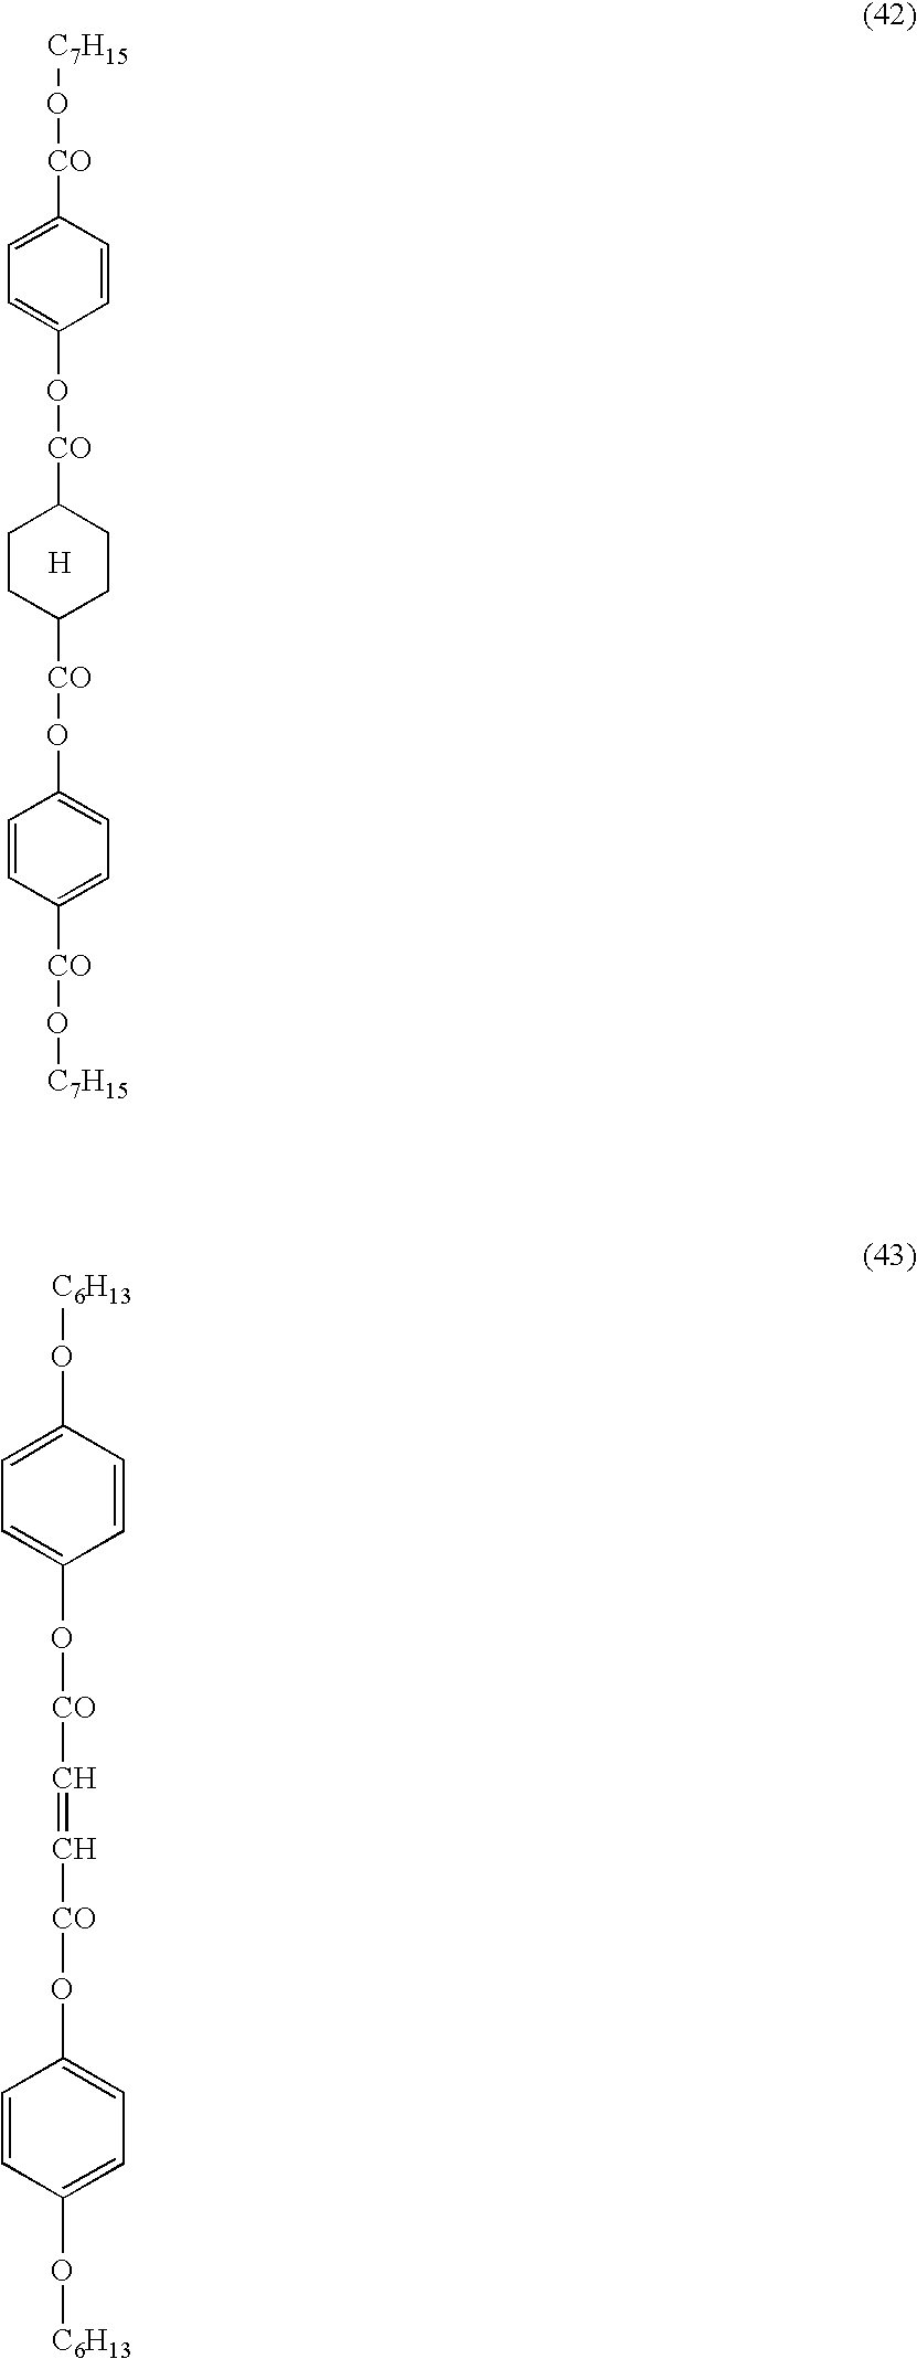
C1([CO]O[C7H15])=CC=C(O[CO]C2CCC([CO]OC3=CC=C([CO]O[C7H15])C=C3)CC2)C=C1.[H].C1(O[C6H13])=CC=C(O[CO]C=C[CO]OC2=CC=C(O[C6H13])C=C2)C=C1
